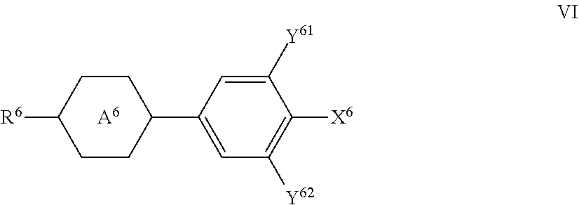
C1CC(C2=CC([Y62])=C([X6])C([Y61])=C2)CCC1[R6].[A6]
